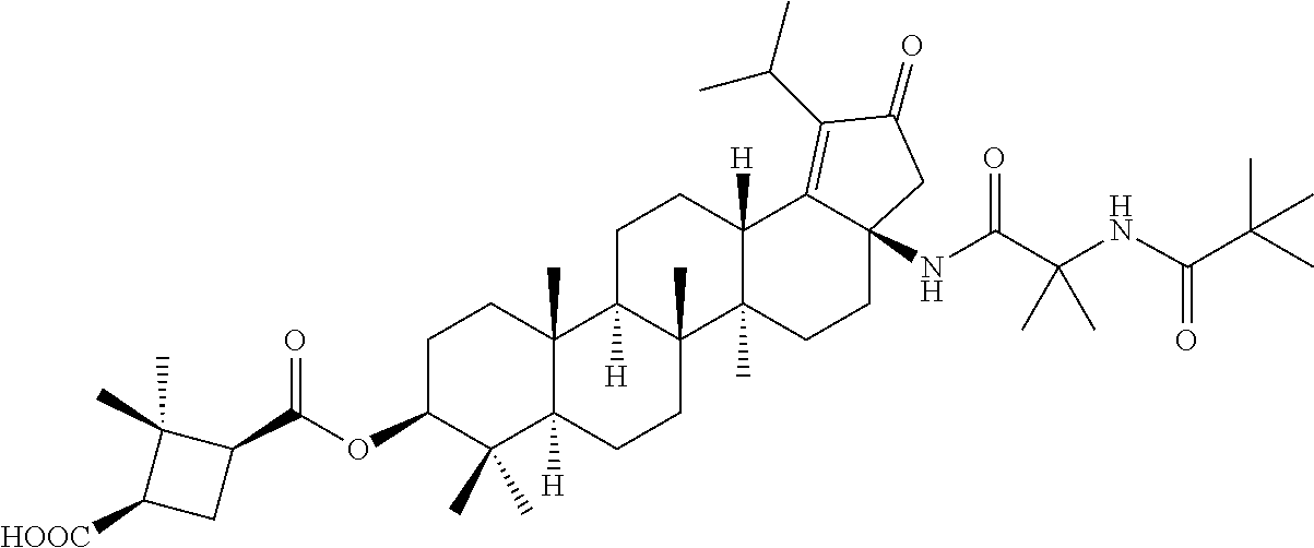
C1C2([H])C(C)(C3(C)C([H])(C1)C1=C(C(C)C)C(=O)CC1(NC(C(NC(C(C)(C)C)=O)(C)C)=O)CC3)CCC1([H])C2(C)CCC(OC(C2C(C)(C)C([HOOC])C2)=O)C1(C)C
